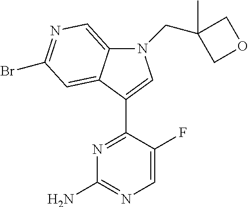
N1=C(C2=CN(CC3(C)COC3)C3=CN=C(Br)C=C32)C(F)=CN=C1N
